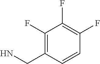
NCC1=C(F)C(F)=C(F)C=C1
